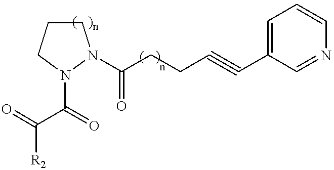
C1CCN(C(C(=O)[R2])=O)N1C(CCC#CC1=CC=CN=C1)=O
